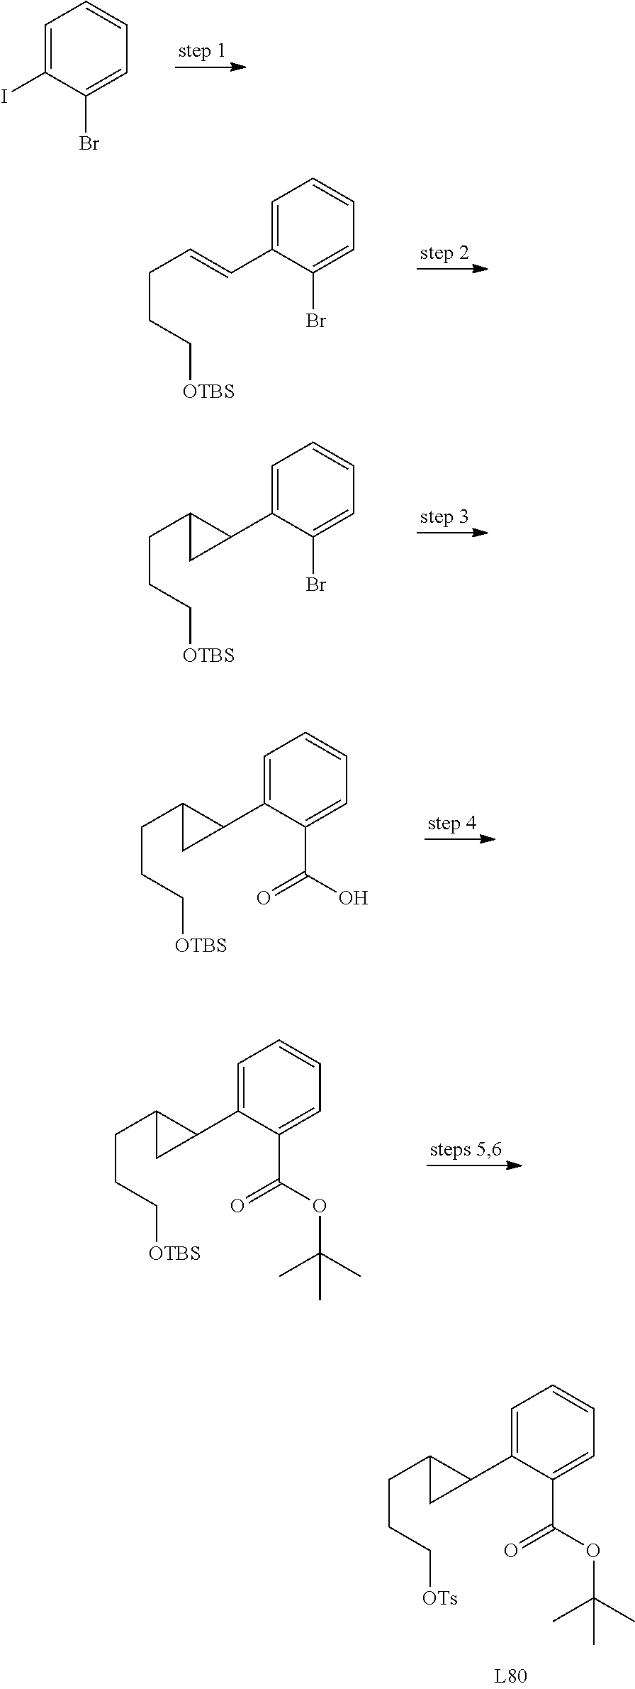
C1=C(I)C(Br)=CC=C1.C1=C(C=CCCC[OTBS])C(Br)=CC=C1.C1=C(C2C(CCC[OTBS])C2)C(Br)=CC=C1.C1=C(C2C(CCC[OTBS])C2)C(C(O)=O)=CC=C1.C1=C(C2C(CCC[OTBS])C2)C(C(OC(C)(C)C)=O)=CC=C1.C1=C(C2C(CCC[OTs])C2)C(C(OC(C)(C)C)=O)=CC=C1
